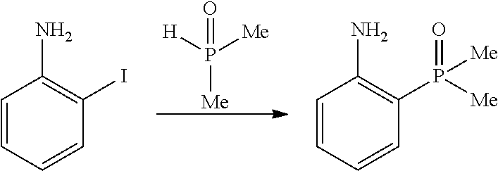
P([Me])([H])([Me])=O.C1=CC=CC(I)=C1N.C1=CC=CC(P([Me])([Me])=O)=C1N
